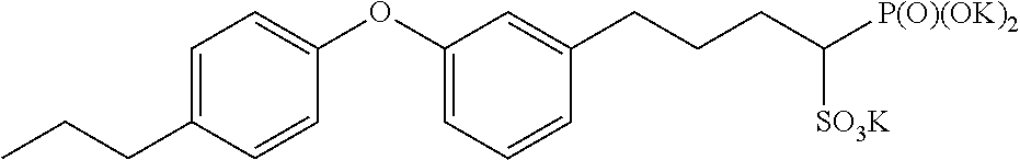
C1=C(CCC)C=CC(OC2=CC=CC(CCCC([P(O)(OK)2])[SO3K])=C2)=C1
